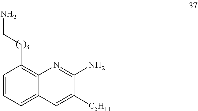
C1=CC=C2C(=C1CCN)N=C(N)C([C5H11])=C2
